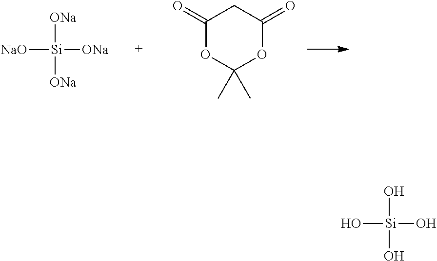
[ONa][Si]([NaO])([ONa])[ONa].C1(=O)OC(C)(C)OC(=O)C1.O[Si](O)(O)O
